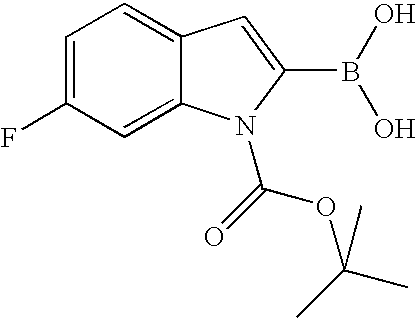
C1=C(F)C=C2C(=C1)C=C(B(O)O)N2C(=O)OC(C)(C)C
